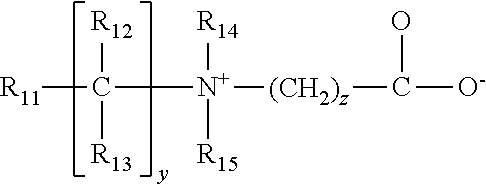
[R11]C([N+]([(CH2)z]C([O-])O)([R14])[R15])([R12])[R13]
